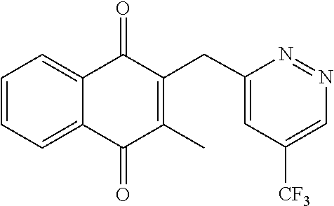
C1=CC=C2C(=O)C(CC3=CC([CF3])=CN=N3)=C(C)C(=O)C2=C1
